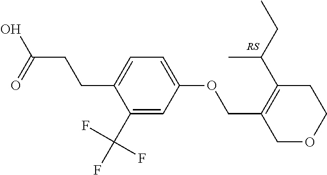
C(CCC1=CC=C(OCC2=C(C(C)CC)CCOC2)C=C1C(F)(F)F)(=O)O
